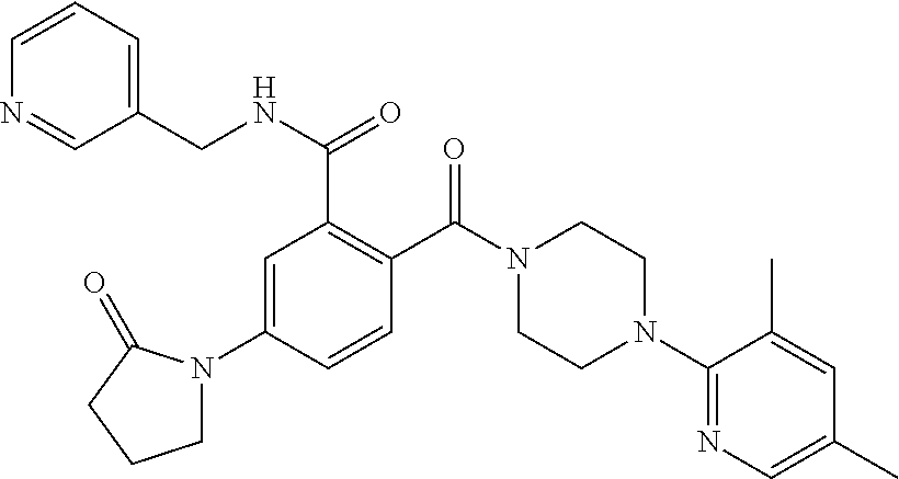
C1=C(N2CCCC2=O)C=CC(C(N2CCN(C3=NC=C(C)C=C3C)CC2)=O)=C1C(NCC1=CC=CN=C1)=O
